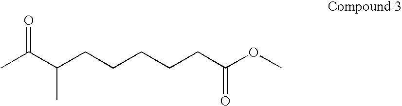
O=C(C(CCCCCC(OC)=O)C)C
